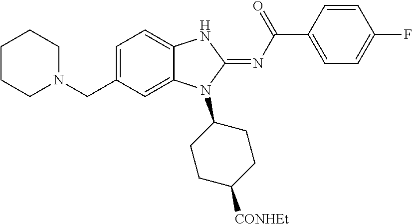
C1=C(CN2CCCCC2)C=C2C(=C1)NC(=NC(C1=CC=C(F)C=C1)=O)N2C1CCC([CONHEt])CC1
